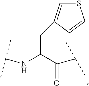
C(C(C(=O)C(C)C)NC(C)C)C1=CSC=C1
